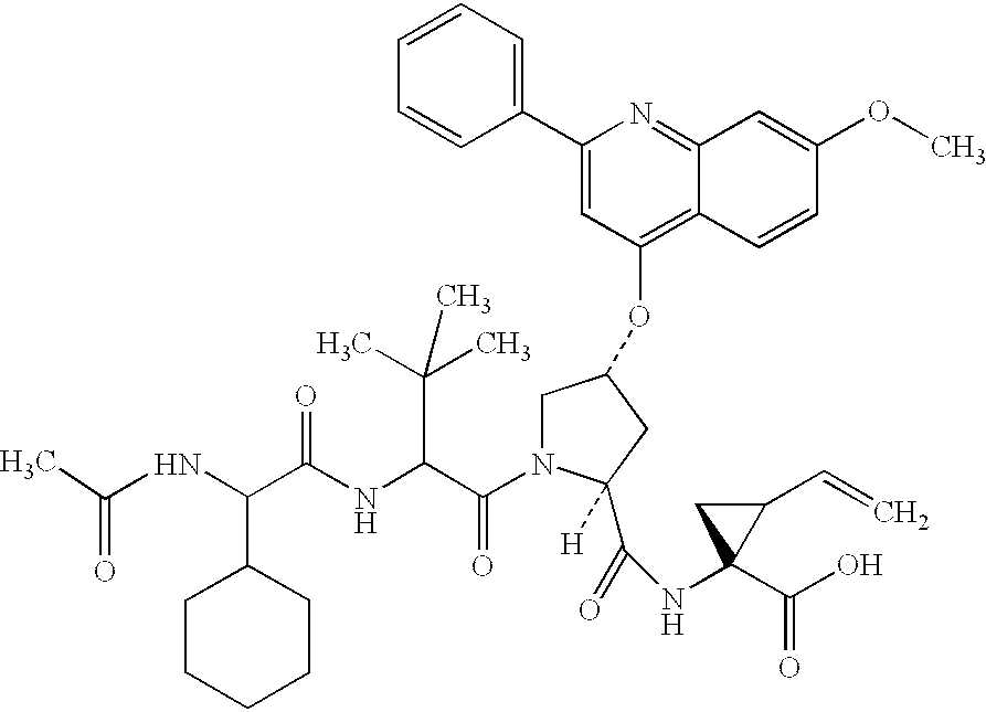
N(C(C(NC(C(N1CC(OC2=C3C(=NC(C4=CC=CC=C4)=C2)C=C(OC)C=C3)CC1(C(=O)NC1(C(O)=O)C(C=C)C1)[H])=O)C(C)(C)C)=O)C1CCCCC1)C(=O)C
